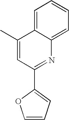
C1=C2C(=CC=C1)N=C(C1=CC=CO1)C=C2C
